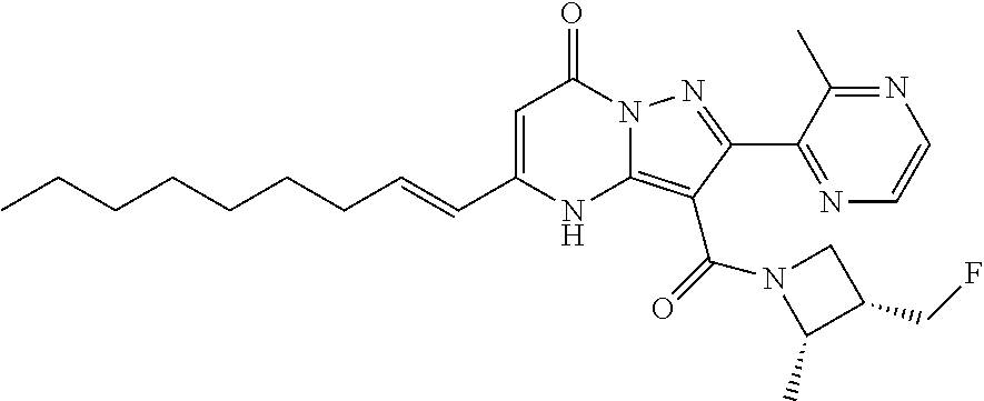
C1=C(C=CCCCCCCC)NC2=C(C(N3C(C)C(CF)C3)=O)C(C3=NC=CN=C3C)=NN2C1=O
